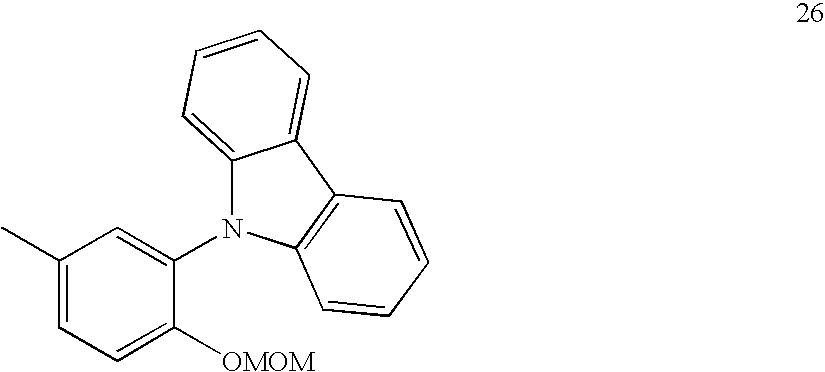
C1(C)=CC=C([OMOM])C(N2C3=CC=CC=C3C3=C2C=CC=C3)=C1
